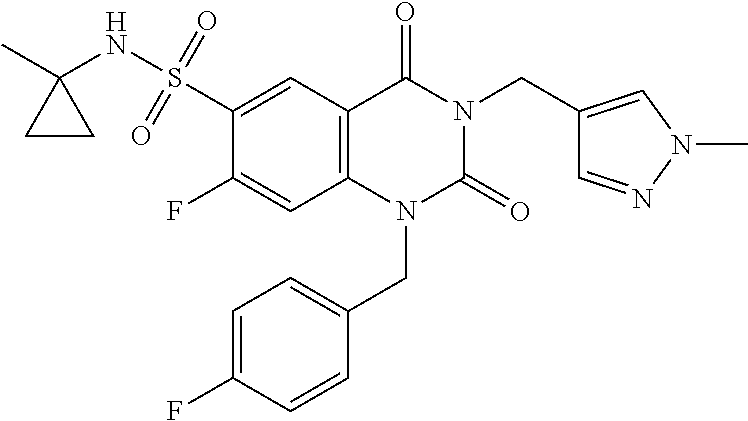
C1(F)=CC2=C(C=C1S(NC1(C)CC1)(=O)=O)C(=O)N(CC1=CN(C)N=C1)C(=O)N2CC1=CC=C(F)C=C1
